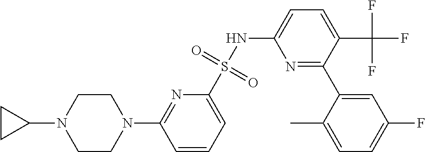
N1=C(C2=CC(F)=CC=C2C)C(C(F)(F)F)=CC=C1NS(C1=CC=CC(N2CCN(C3CC3)CC2)=N1)(=O)=O
